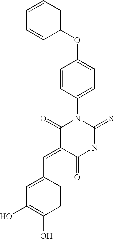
O=C1C(=CC2=CC(O)=C(O)C=C2)C(=O)NC(=S)N1C1=CC=C(OC2=CC=CC=C2)C=C1
